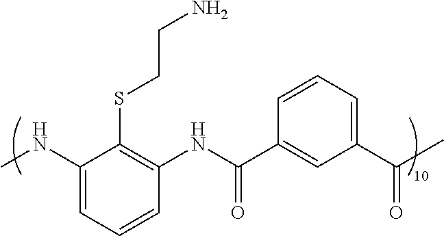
C1(NC)=CC=CC(NC(C2=CC(C(C)=O)=CC=C2)=O)=C1SCCN
